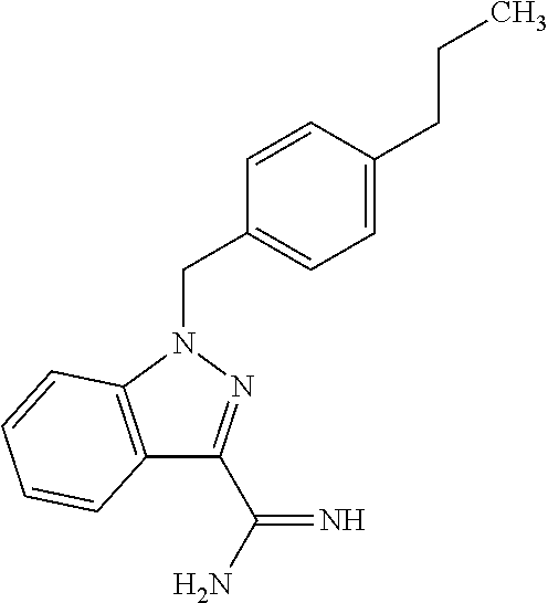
C12=C(N(CC3=CC=C(CCC)C=C3)N=C1C(N)=N)C=CC=C2
